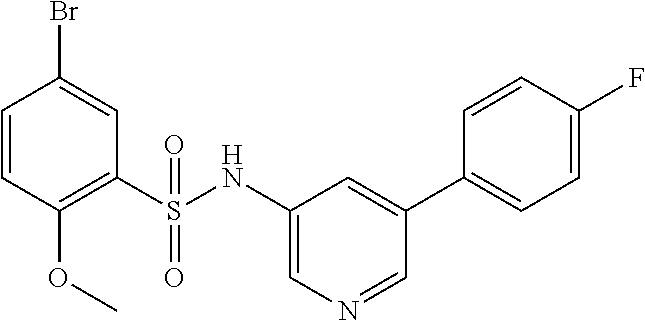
C1=CC(OC)=C(S(NC2=CN=CC(C3=CC=C(F)C=C3)=C2)(=O)=O)C=C1Br
